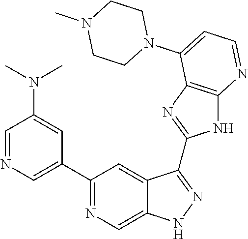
C1=NC=C(C2=NC=C3C(=C2)C(C2=NC4=C(N2)N=CC=C4N2CCN(C)CC2)=NN3)C=C1N(C)C
